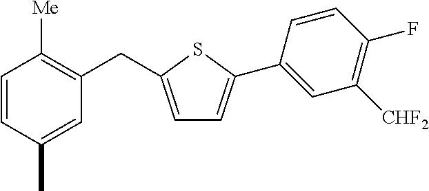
C1=CC(C)=CC(CC2=CC=C(C3=CC([CHF2])=C(F)C=C3)S2)=C1[Me]
